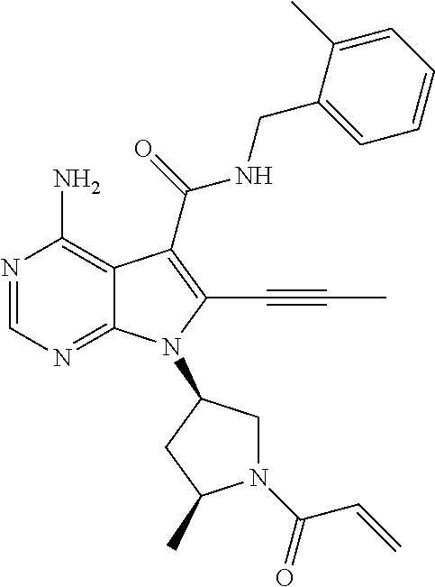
N1=CN=C2C(=C1N)C(C(=O)NCC1=CC=CC=C1C)=C(C#CC)N2C1CN(C(C=C)=O)C(C)C1
